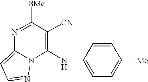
N1=C([SMe])C([CN])=C(NC2=CC=C([Me])C=C2)N2C1=CC=N2
